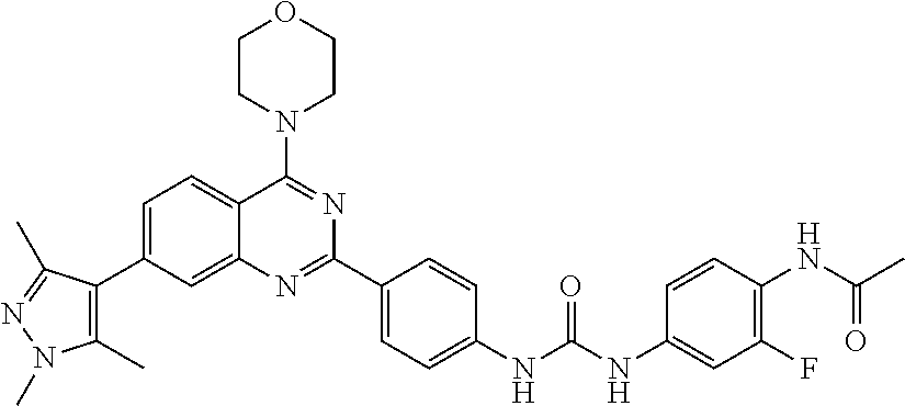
C1(C)=C(C2=CC=C3C(=C2)N=C(C2=CC=C(NC(NC4=CC(F)=C(NC(C)=O)C=C4)=O)C=C2)N=C3N2CCOCC2)C(C)=NN1C
